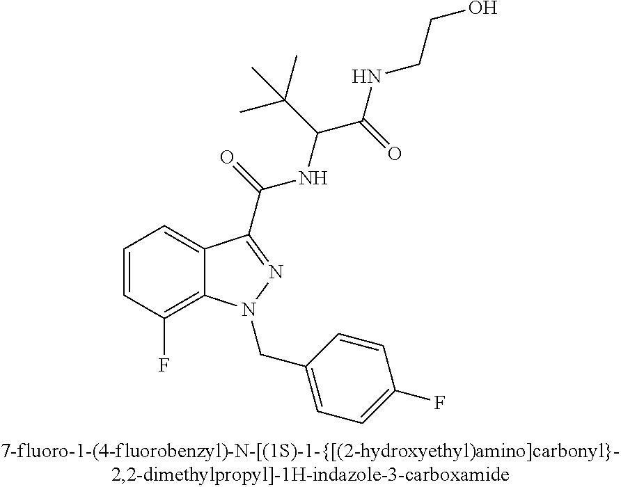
C1=CC(F)=C2C(=C1)C(C(=O)NC(C(NCCO)=O)C(C)(C)C)=NN2CC1=CC=C(F)C=C1
